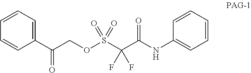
C1=CC=CC=C1NC(C(S(OCC(C1=CC=CC=C1)=O)(=O)=O)(F)F)=O
